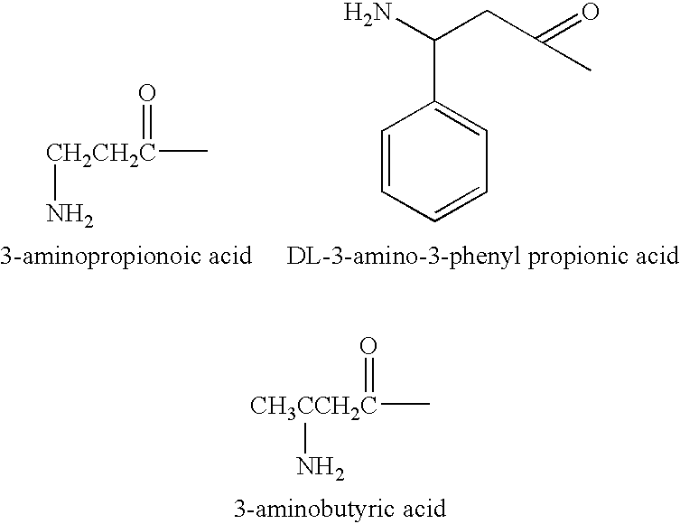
[CH2CH2C](N)(C)=O.C1=CC=CC=C1C(N)CC(=O)C.[CH3CCH2C](C)(=O)N
